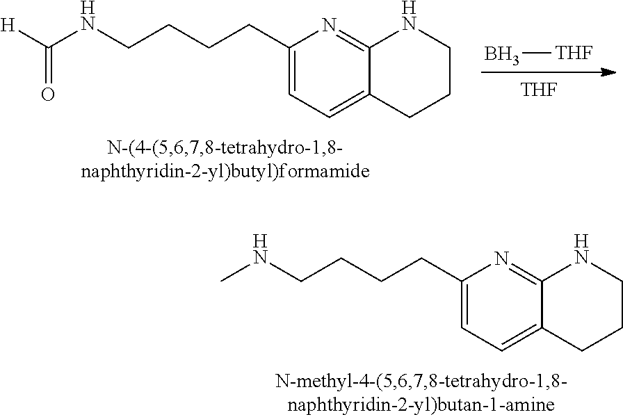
B[THF].[THF].C12=CC=C(CCCCNC([H])=O)N=C1NCCC2.C12=CC=C(CCCCNC)N=C1NCCC2
